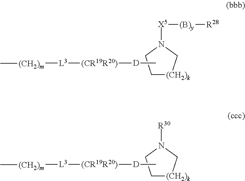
C1[(CH2)k]CN([X5][(B)y][R28])C1.C[D][(CR19R20)][L3][(CH2)m]C.C1[(CH2)k]CN([R30])C1.C[D][(CR19R20)][L3][(CH2)m]C
